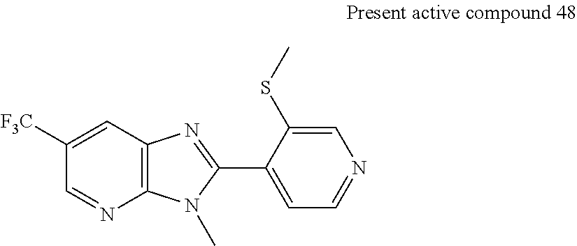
C12=C(C=C([F3C])C=N1)N=C(C1=CC=NC=C1SC)N2C
